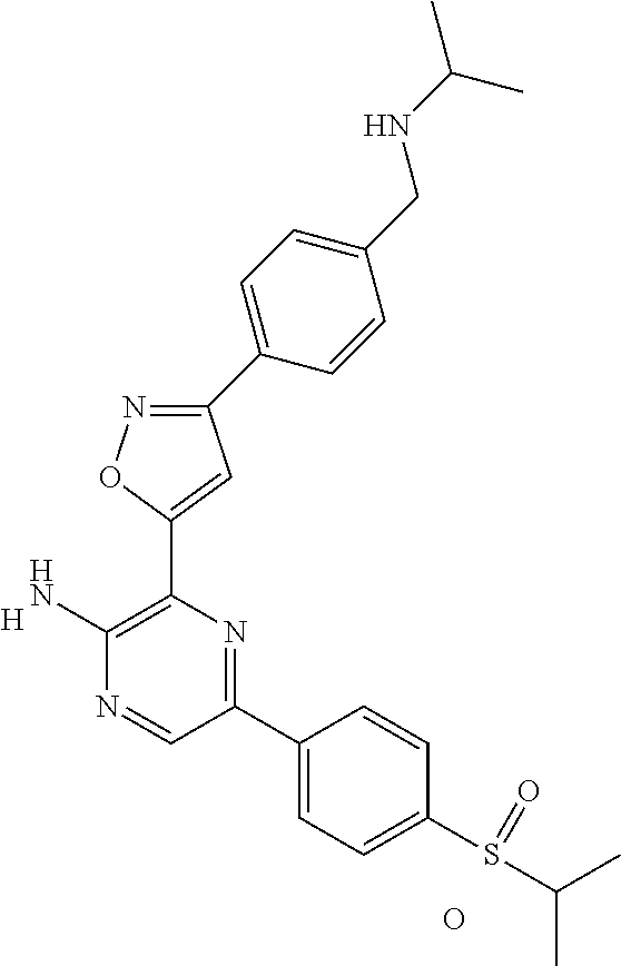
C1(N)=C(C2=CC(C3=CC=C(CNC(C)C)C=C3)=NO2)N=C(C2=CC=C(S(C(C)C)=O)C=C2)C=N1.[H].O
